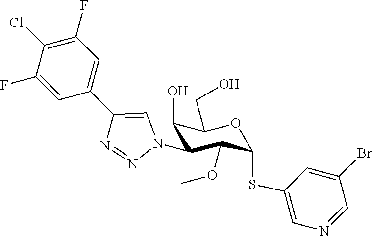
C1(F)=CC(C2=CN(C3C(O)C(CO)OC(SC4=CN=CC(Br)=C4)C3OC)N=N2)=CC(F)=C1Cl
